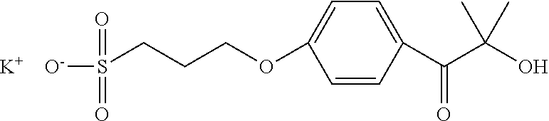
C1(OCCCS(=O)(=O)[O-])=CC=C(C(C(O)(C)C)=O)C=C1.[K]
